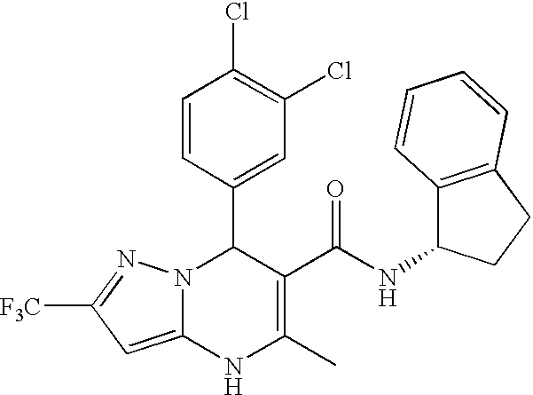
C1=CC(C2N3C(=CC([F3C])=N3)NC(C)=C2C(NC2C3=C(CC2)C=CC=C3)=O)=CC(Cl)=C1Cl
